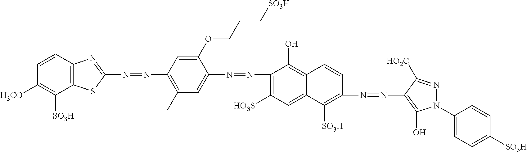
N(=NC1=C(C)C=C(N=NC2=C([HO3S])C=C3C(=C2O)C=CC(N=NC2=C(O)N(C4=CC=C([SO3H])C=C4)N=C2[HO2C])=C3[SO3H])C(OCCC[SO3H])=C1)C1=NC2=C(S1)C([SO3H])=C([H3CO])C=C2
